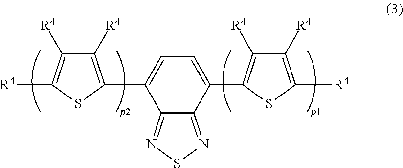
C1([R4])=C(C2=CC=C(C3=C([R4])C([R4])=C([R4])S3)C3=NSN=C23)SC([R4])=C1[R4]
